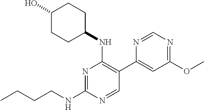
N1=C(NCCCC)N=CC(C2=CC(OC)=NC=N2)=C1NC1CCC(O)CC1
